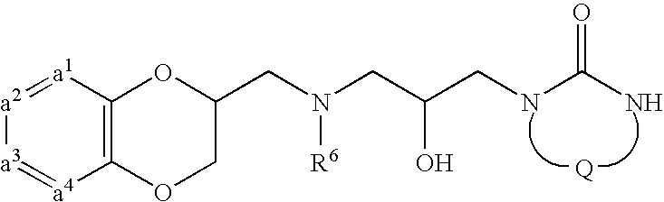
C12=C([a1]=[a2][a3]=[a4]1)OC(CN(CC(CNC(N)=O)O)[R6])CO2
